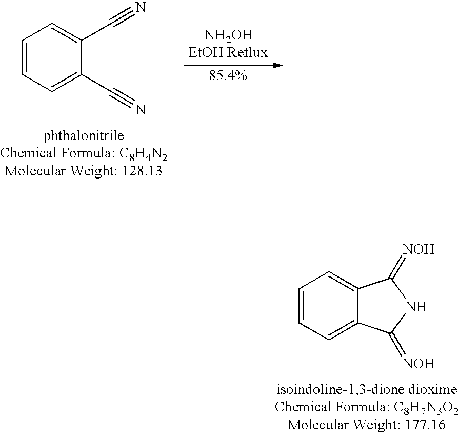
C1=CC=C2C(=C1)C(=[NOH])NC2=[NOH].C1=CC=C(C#N)C(C#N)=C1
